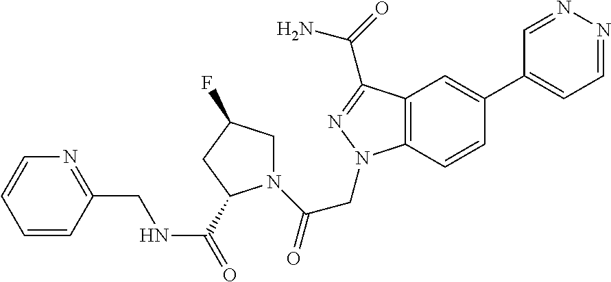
C1=NN=CC=C1C1=CC2=C(C=C1)N(CC(N1CC(F)CC1C(=O)NCC1=NC=CC=C1)=O)N=C2C(=O)N
